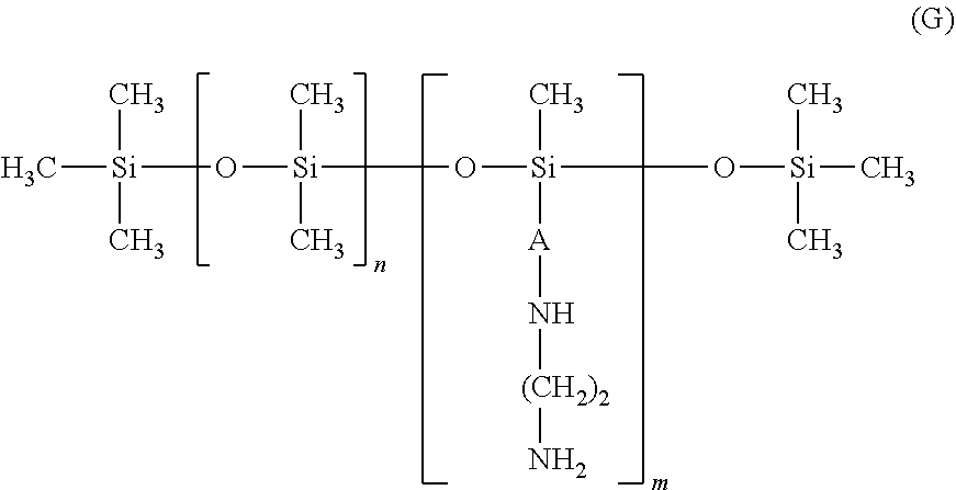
C[Si](C)(C)O[Si](C)(C)O[Si](C)([A]N[(CH2)2]N)O[Si](C)(C)C
